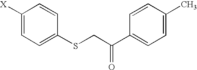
C1([X])=CC=C(SCC(C2=CC=C(C)C=C2)=O)C=C1
